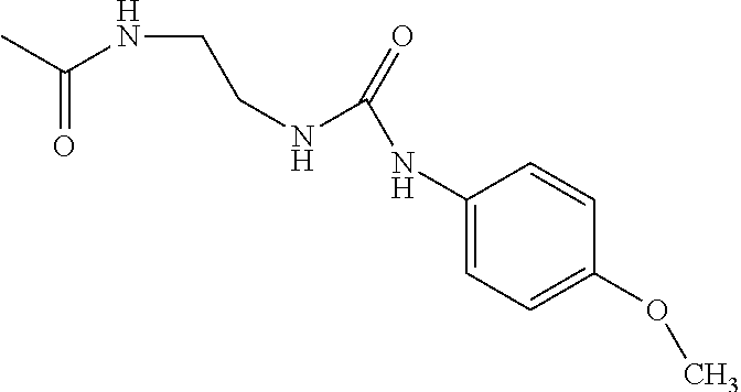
C1(NC(NCCNC(C)=O)=O)=CC=C(OC)C=C1
